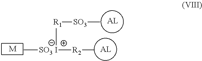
[M].C[SO3 I]([R1][SO3]C)[R2]C
